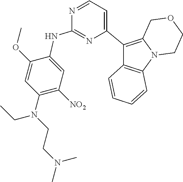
C1(C2=CC=NC(NC3=CC([NO2])=C(N(CCN(C)C)CC)C=C3OC)=N2)=C2N(C3=C1C=CC=C3)CCOC2
